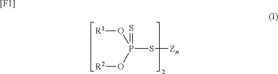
P(S[Zn])(O[R2])(O[R1])=S.[[F1]]
